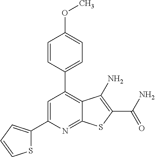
C12=NC(C3=CC=CS3)=CC(C3=CC=C(OC)C=C3)=C1C(N)=C(C(N)=O)S2
